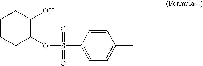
C1CCC(OS(C2=CC=C(C)C=C2)(=O)=O)C(O)C1
